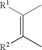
C(=C(C)[R2])([R1])C
